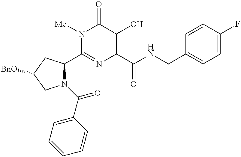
C1(C2N(C(C3=CC=CC=C3)=O)CC([BnO])C2)=NC(C(NCC2=CC=C(F)C=C2)=O)=C(O)C(=O)N1[Me]
